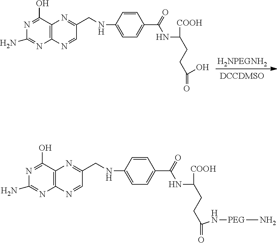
N1=C(O)C2=C(N=C1N)N=CC(CNC1=CC=C(C(=O)NC(CCC(=O)O)[COOH])C=C1)=N2.N1=C(O)C2=C(N=C1N)N=CC(CNC1=CC=C(C(=O)NC(CCC(N[PEG]N)=O)[COOH])C=C1)=N2
